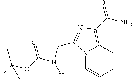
N12C=CC=CC1=C(C(N)=O)N=C2C(C)(N(C(=O)OC(C)(C)C)[H])C
